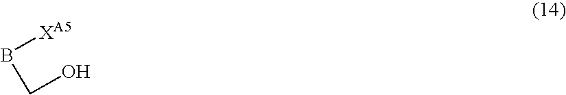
[XA5]BCO
